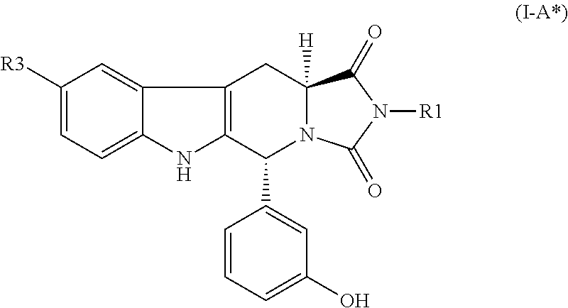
C1=C2C(=CC([R3])=C1)C1=C(N2)C(C2=CC(O)=CC=C2)N2C([H])(C1)C(=O)N([R1])C2=O
